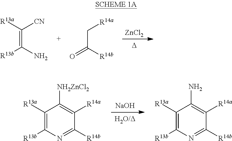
[D].[ZnCl2].C(=C(N)[R13b])([R13a])[CN].C(C([R14b])=O)[R14a].[H2O/D].[NaOH].C1([R14a])=C([NH2ZnCl2])C([R13a])=C([R13b])N=C1[R14b].C1([R14a])=C(N)C([R13a])=C([R13b])N=C1[R14b]
